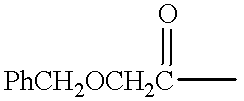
[PhCH2OCH2C](=O)C
